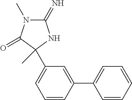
C1(=N)N(C)C(=O)C(C)(C2=CC=CC(C3=CC=CC=C3)=C2)N1
